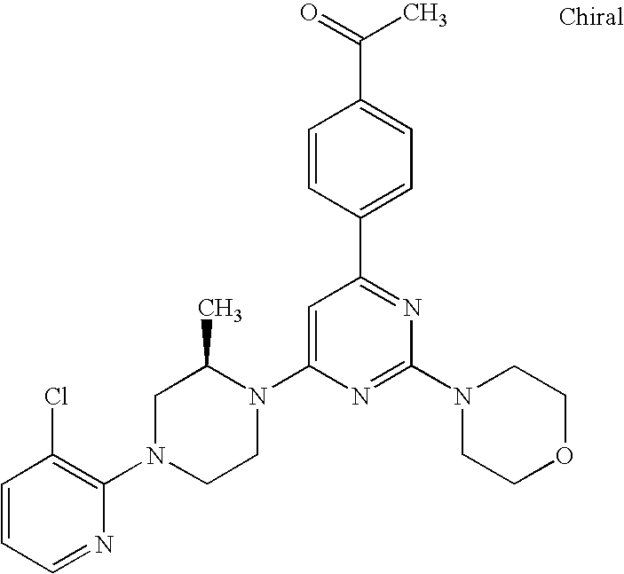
C1=CC=NC(N2CCN(C3=CC(C4=CC=C(C(=O)C)C=C4)=NC(N4CCOCC4)=N3)C(C)C2)=C1Cl
